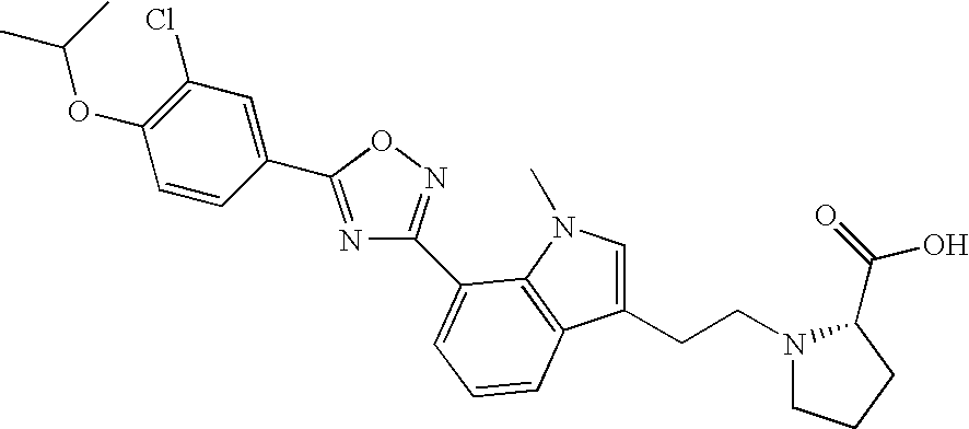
C1=C(CCN2CCCC2C(=O)O)C2=C(N1C)C(C1=NOC(C3=CC(Cl)=C(OC(C)C)C=C3)=N1)=CC=C2
